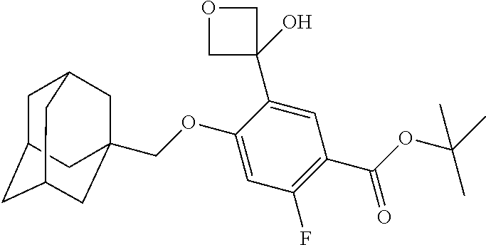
O(C1=CC(F)=C(C(=O)OC(C)(C)C)C=C1C1(O)COC1)CC12CC3CC(CC(C1)C3)C2
